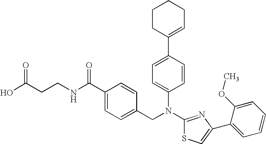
N(C1=NC(C2=CC=CC=C2OC)=CS1)(CC1=CC=C(C(NCCC(O)=O)=O)C=C1)C1=CC=C(C2=CCCCC2)C=C1
